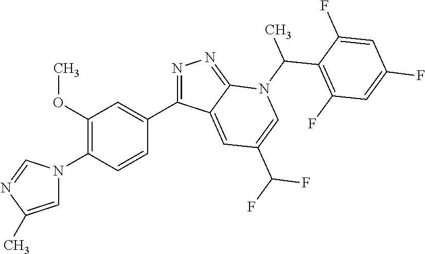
C1(C2=NN=C3C2=CC(C(F)F)=CN3C(C)C2=C(F)C=C(F)C=C2F)=CC(OC)=C(N2C=C(C)N=C2)C=C1
